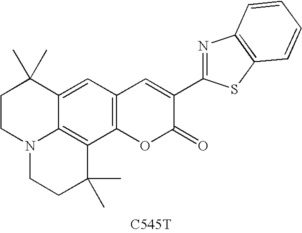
C12=C(C=C3C4=C1C(C)(C)CCN4CCC3(C)C)C=C(C1=NC3=C(S1)C=CC=C3)C(=O)O2.[C545T]
